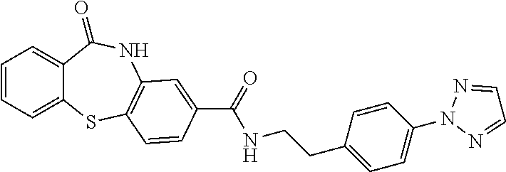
C1=CC=C2C(=C1)C(=O)NC1=C(S2)C=CC(C(=O)NCCC2=CC=C(N3N=CC=N3)C=C2)=C1
